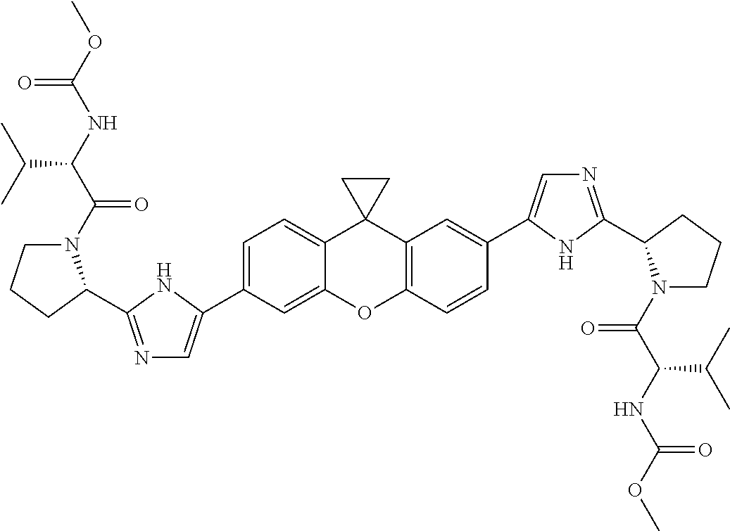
C1=C(C2=CN=C(C3N(C(C(NC(OC)=O)C(C)C)=O)CCC3)N2)C=C2C(=C1)C1(C3=C(O2)C=CC(C2=CN=C(C4N(C(C(NC(OC)=O)C(C)C)=O)CCC4)N2)=C3)CC1
